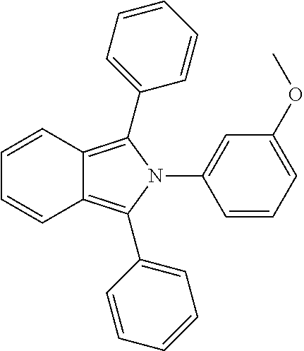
C1=CC=C(OC)C=C1N1C(C2=CC=CC=C2)=C2C(=C1C1=CC=CC=C1)C=CC=C2
